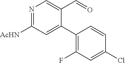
N1=C([AcHN])C=C(C2=C(F)C=C(Cl)C=C2)C(C=O)=C1
